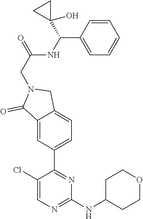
C1(Cl)=CN=C(NC2CCOCC2)N=C1C1=CC=C2C(=C1)C(=O)N(CC(NC(C1=CC=CC=C1)C1(O)CC1)=O)C2
